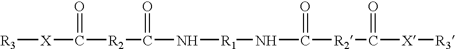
[R3][X]C([R2]C(N[R1]NC([R2]C([X][R3])=O)=O)=O)=O
